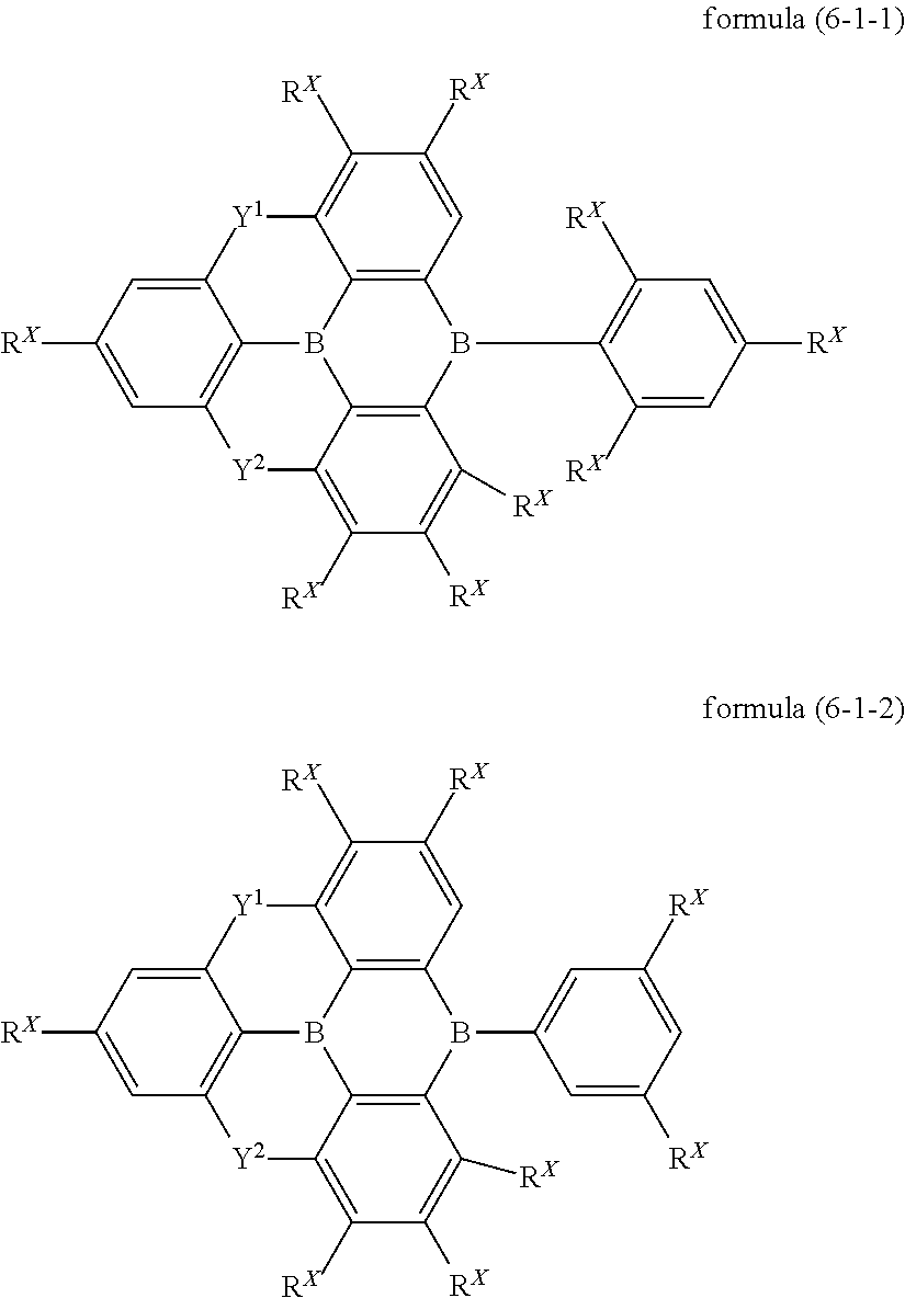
C12=C3B(C4=C([RX])C=C([RX])C=C4[RX])C4=C5B1C1=C(C=C([RX])C=C1[Y1]C5=C([RX])C([RX])=C4)[Y2]C2=C([RX])C([RX])=C3[RX].C12=C3B(C4=CC([RX])=CC([RX])=C4)C4=C5B1C1=C(C=C([RX])C=C1[Y1]C5=C([RX])C([RX])=C4)[Y2]C2=C([RX])C([RX])=C3[RX]
